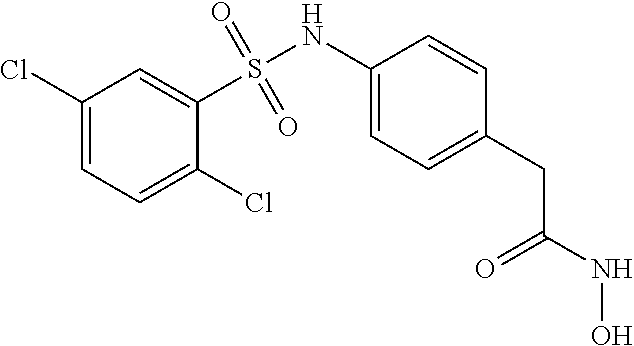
C1(S(NC2=CC=C(CC(NO)=O)C=C2)(=O)=O)=CC(Cl)=CC=C1Cl
